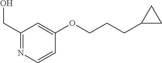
C1(CO)=NC=CC(OCCCC2CC2)=C1
